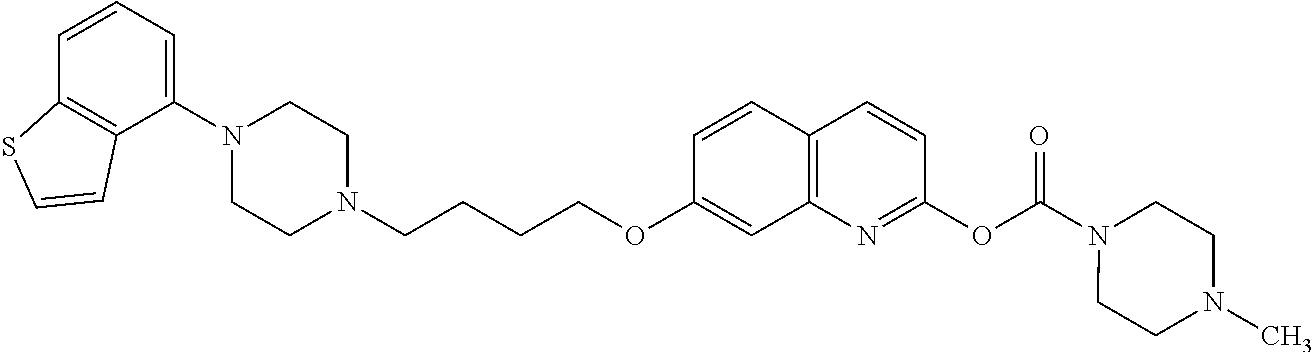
C1=CC2=C(C(N3CCN(CCCCOC4=CC5=C(C=C4)C=CC(OC(N4CCN(C)CC4)=O)=N5)CC3)=C1)C=CS2
